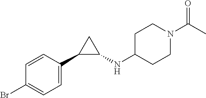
BrC1=CC=C(C2C(NC3CCN(C(C)=O)CC3)C2)C=C1
